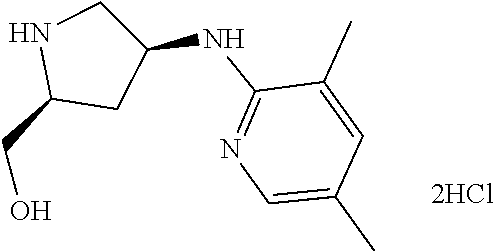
OCC1CC(NC2=NC=C(C)C=C2C)CN1
